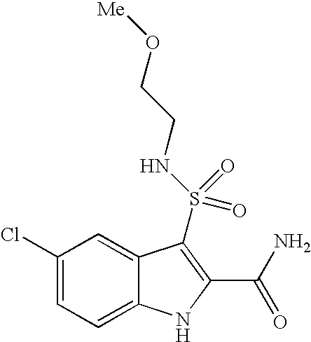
C1(Cl)=CC=C2C(=C1)C(S(NCCO[Me])(=O)=O)=C(C(N)=O)N2
